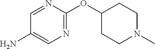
N1=C(OC2CCN(C)CC2)N=CC(N)=C1
